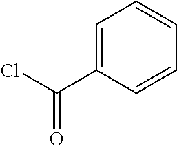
ClC(C1=CC=CC=C1)=O
